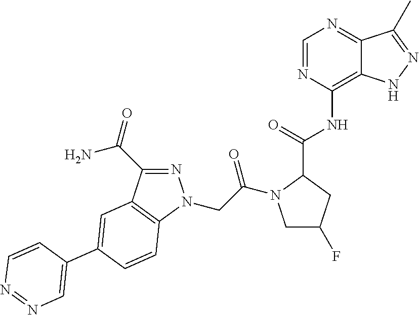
N1=C(C(=O)N)C2=C(N1CC(=O)N1CC(F)CC1C(=O)NC1=C3C(=NC=N1)C(C)=NN3)C=CC(C1=CN=NC=C1)=C2
